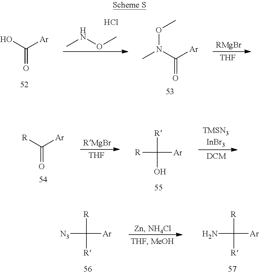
CNOC.Cl.OC([Ar])=O.[RMgBr].[THF].CN(C([Ar])=O)OC.[R]C([Ar])=O.[RMgBr].[THF].[R]C(O)([Ar])[R].[R]C([R])([Ar])[N3].[R]C([R])([Ar])N
